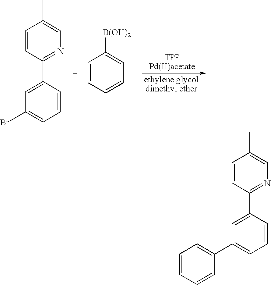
C1=CC=CC([B(OH)2])=C1.N1=C(C2=CC(Br)=CC=C2)C=CC(C)=C1.N1=C(C2=CC(C3=CC=CC=C3)=CC=C2)C=CC(C)=C1
